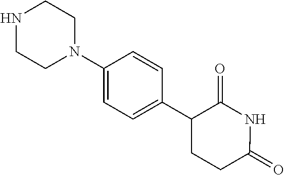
C1(N2CCNCC2)=CC=C(C2C(=O)NC(=O)CC2)C=C1
